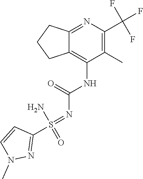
N1=C2C(=C(NC(N=S(C3=NN(C)C=C3)(N)=O)=O)C(C)=C1C(F)(F)F)CCC2
